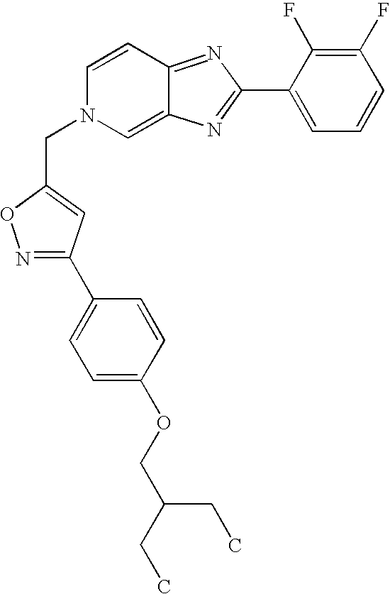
C1(C2=NC3=CN(CC4=CC(C5=CC=C(OCC(CC)CC)C=C5)=NO4)C=CC3=N2)=CC=CC(F)=C1F
